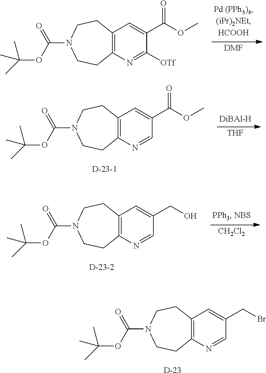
C12=C(N=CC(CBr)=C1)CCN(C(=O)OC(C)(C)C)CC2.[D].[DMF].C12=C(N=C([OTf])C(C(=O)OC)=C1)CCN(C(=O)OC(C)(C)C)CC2.[THF].C12=C(N=CC(C(=O)OC)=C1)CCN(C(=O)OC(C)(C)C)CC2.[CH2Cl2].C12=C(N=CC(CO)=C1)CCN(C(=O)OC(C)(C)C)CC2
